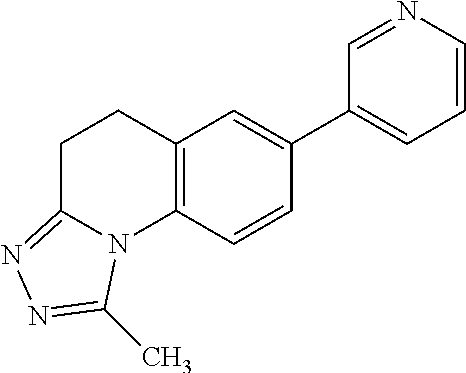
C1=CN=CC(C2=CC3=C(C=C2)N2C(=NN=C2C)CC3)=C1
